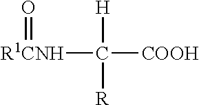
C([R1CNH]=O)([COOH])([H])[R]
